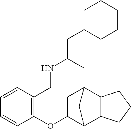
C1(CC(NCC2=C(OC3C4C5C(C(C3)C4)CCC5)C=CC=C2)C)CCCCC1
